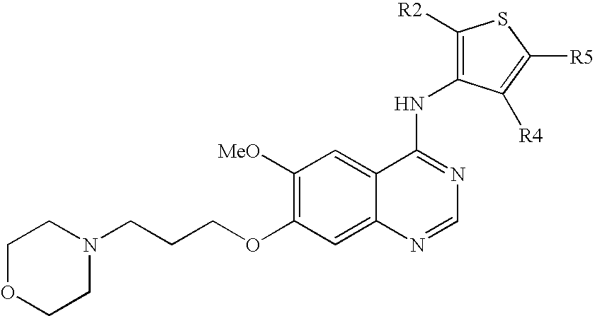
C1([MeO])=C(OCCCN2CCOCC2)C=C2C(=C1)C(NC1=C([R2])SC([R5])=C1[R4])=NC=N2
